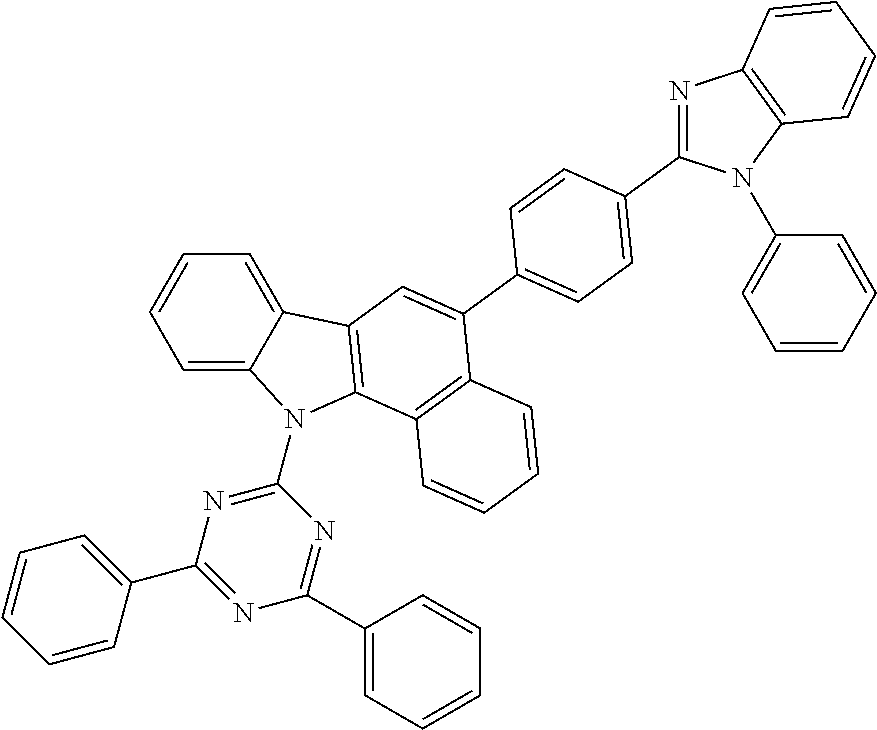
C1=C2C(=CC=C1)C1=C(N2C2=NC(C3=CC=CC=C3)=NC(C3=CC=CC=C3)=N2)C2=C(C(C3=CC=C(C4=NC5=C(N4C4=CC=CC=C4)C=CC=C5)C=C3)=C1)C=CC=C2
